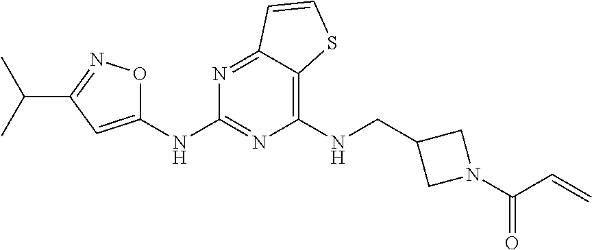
C1(NCC2CN(C(C=C)=O)C2)=C2C(=NC(NC3=CC(C(C)C)=NO3)=N1)C=CS2
